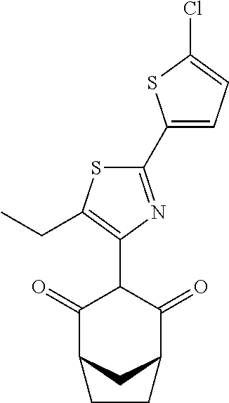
C1(=O)C2CC(C(=O)C1C1=C(CC)SC(C3=CC=C(Cl)S3)=N1)CC2
